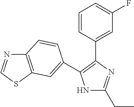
N1C(CC)=NC(C2=CC(F)=CC=C2)=C1C1=CC2=C(N=CS2)C=C1
